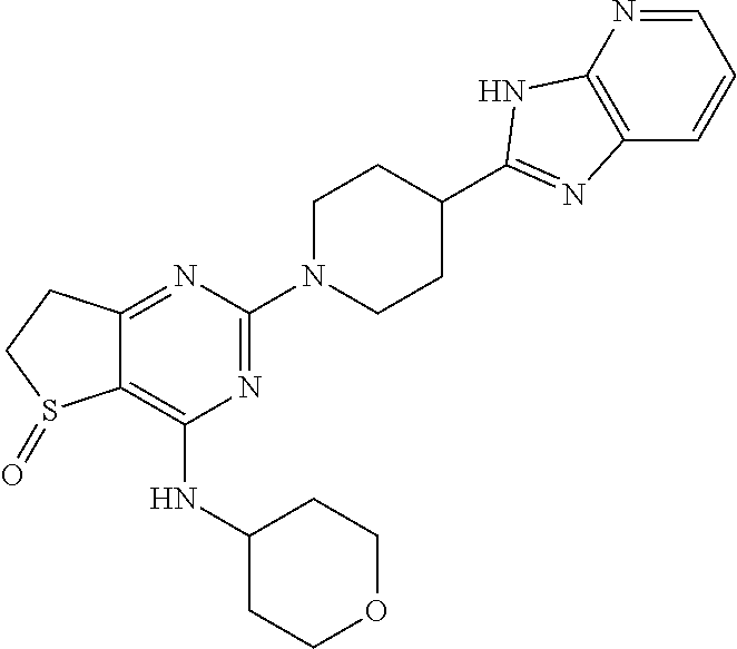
C12=NC(N3CCC(C4=NC5=C(N=CC=C5)N4)CC3)=NC(NC3CCOCC3)=C1S(=O)CC2
